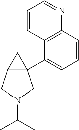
C12(C3=CC=CC4=C3C=CC=N4)C(CN(C(C)C)C1)C2
